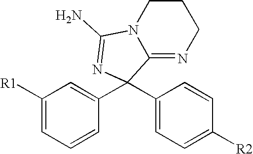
C12=NCCCN1C(N)=NC2(C1=CC([R1])=CC=C1)C1=CC=C([R2])C=C1
